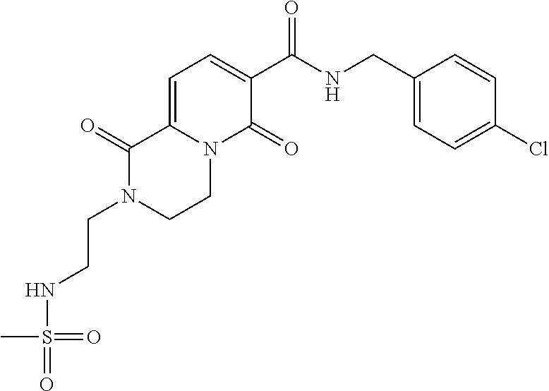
N1(CCNS(=O)(C)=O)CCN2C(=CC=C(C(NCC3=CC=C(Cl)C=C3)=O)C2=O)C1=O
